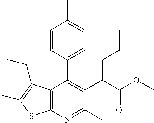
C12=C(N=C(C)C(C(C(OC)=O)CCC)=C1C1=CC=C(C)C=C1)SC(C)=C2CC
